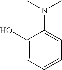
C1(O)=CC=CC=C1N(C)C
